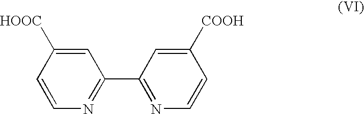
C1=CC([HOOC])=CC(C2=NC=CC([COOH])=C2)=N1
